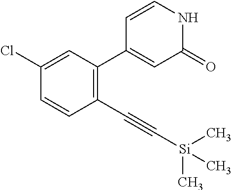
C1=CC(C#C[Si](C)(C)C)=C(C2=CC(=O)NC=C2)C=C1Cl
